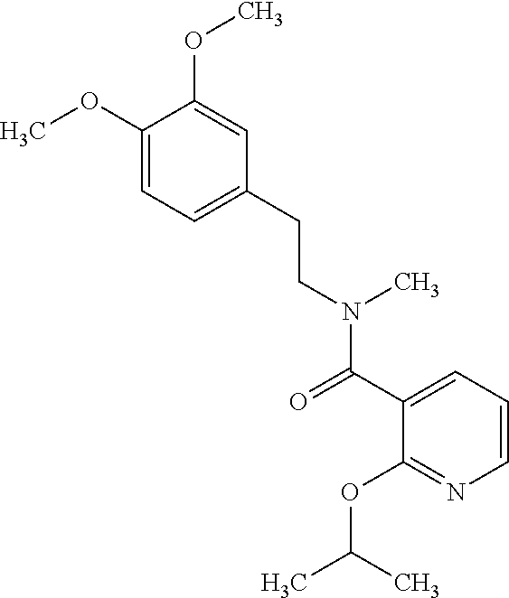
C1=C(CCN(C(C2=CC=CN=C2OC(C)C)=O)C)C=C(OC)C(OC)=C1
